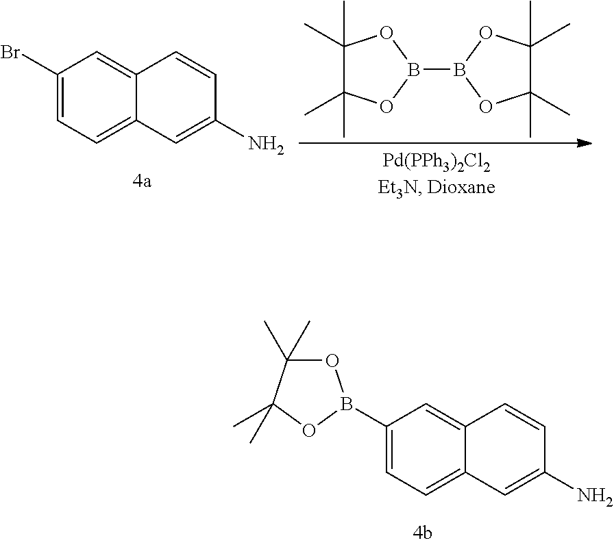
C1(B2OC(C)(C)C(C)(C)O2)=CC=C2C(=C1)C=CC(N)=C2.C1(Br)=CC=C2C(=C1)C=CC(N)=C2.C1(C)(C)C(C)(C)OB(B2OC(C)(C)C(C)(C)O2)O1
